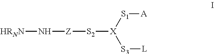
[S2]([Z]N[HRNN])[X]([S3][L])[S1][A]
